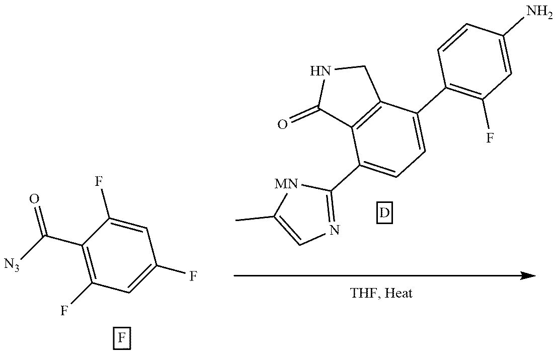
C1(C([N3])=O)=C(F)C=C(F)C=C1F.[MN]1C(C)=CN=C1C1=CC=C(C2=C(F)C=C(N)C=C2)C2=C1C(=O)NC2.[D].F
